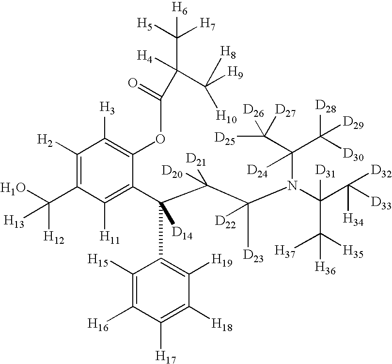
C1([H2])=C(C(O)([H12])[H13])C([H11])=C(C(C(C(N(C(C([D33])([H34])[D32])([D31])C([H35])([H37])[H36])C(C([D25])([D26])[D27])(C([D28])([D29])[D30])[D24])([D23])[D22])([D20])[D21])(C2=C([H19])C([H18])=C([H17])C([H16])=C2[H15])[D14])C(OC(=O)C([H4])(C([H9])([H8])[H10])C([H5])([H7])[H6])=C1[H3]
